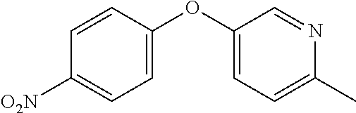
C1(OC2=CC=C(C)N=C2)=CC=C([O2N])C=C1
